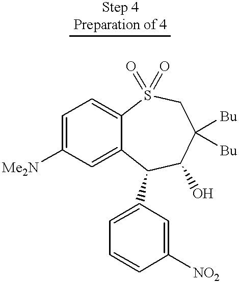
C12=CC([Me2N])=CC=C1S(=O)(=O)CC([Bu])([Bu])C(O)C2C1=CC=CC([NO2])=C1
